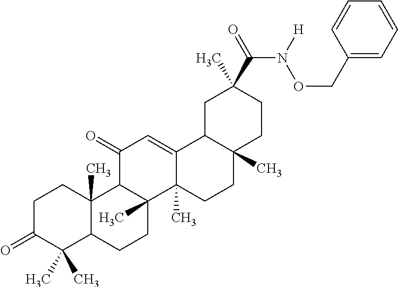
C1C(=O)C(C)(C)C2C(C)(C1)C1C(C)(CC2)C2(C)C(=CC1=O)C1C(C)(CC2)CCC(C)(C(=O)N([H])OCC2=CC=CC=C2)C1
